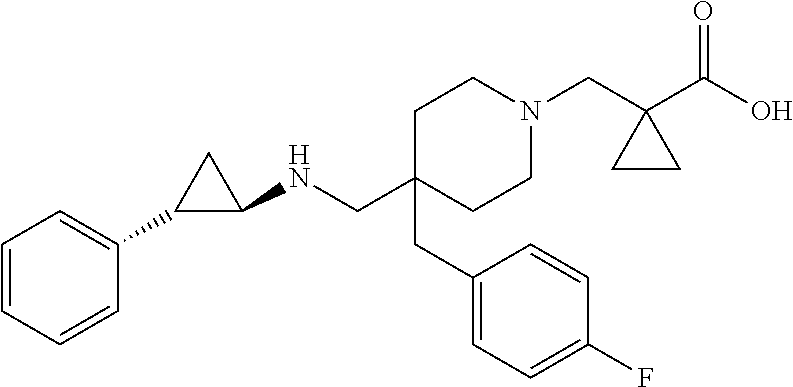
C(C1(CC2=CC=C(F)C=C2)CCN(CC2(C(O)=O)CC2)CC1)NC1C(C2=CC=CC=C2)C1
